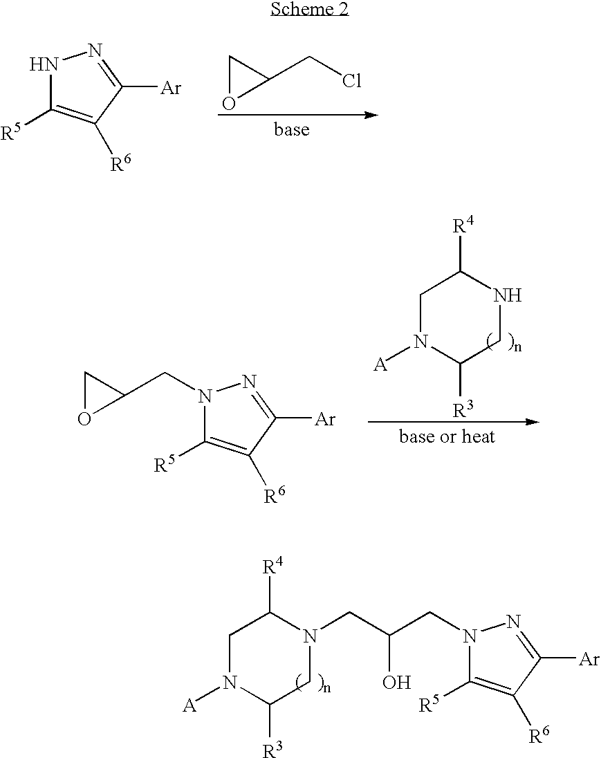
C1(CCl)CO1.N1C([R5])=C([R6])C([Ar])=N1.C1N([A])C([R3])CNC1[R4].C1(CN2C([R5])=C([R6])C([Ar])=N2)CO1.C1N([A])C([R3])CN(CC(CN2C([R5])=C([R6])C([Ar])=N2)O)C1[R4]
